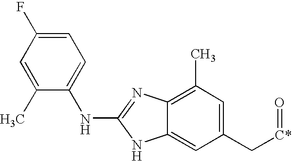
C1(C)=CC(F)=CC=C1NC1=NC2=C(C)C=C(C[C*]=O)C=C2N1
